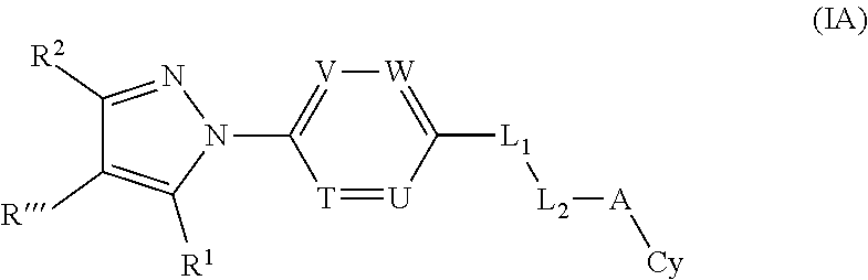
C1([R2])=NN(C2=[V][W]=C([L1][L2][A][Cy])[U]=[T]2)C([R1])=C1[R]
